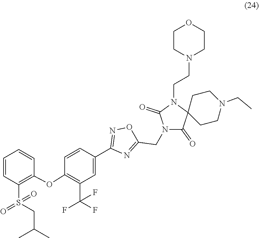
C1(C2=CC(C(F)(F)F)=C(OC3=C(S(CC(C)C)(=O)=O)C=CC=C3)C=C2)=NOC(CN2C(=O)C3(CCN(CC)CC3)N(CCN3CCOCC3)C2=O)=N1
